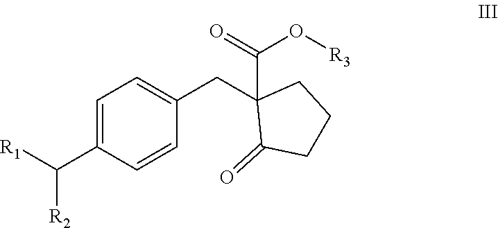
C1=C(C([R1])[R2])C=CC(CC2(C(O[R3])=O)C(=O)CCC2)=C1
